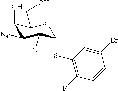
C1(O)C([N3])C(O)C(SC2=C(F)C=CC(Br)=C2)OC1CO
